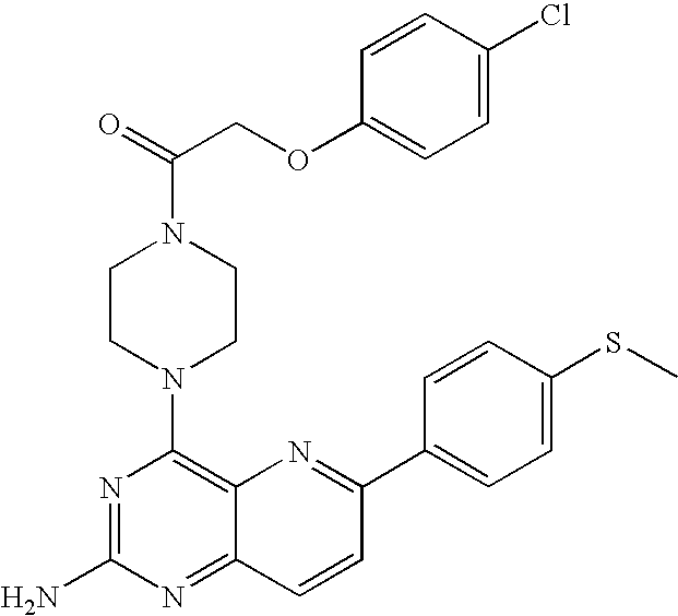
C1=C(Cl)C=CC(OCC(N2CCN(C3=C4C(=NC(N)=N3)C=CC(C3=CC=C(SC)C=C3)=N4)CC2)=O)=C1
